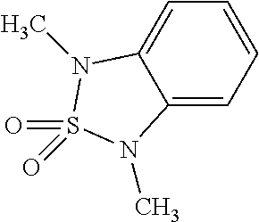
C12=CC=CC=C1N(C)S(=O)(=O)N2C
